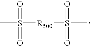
CS([R500]S(C)(=O)=O)(=O)=O
